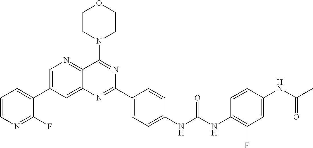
C1=C(C2=CC=CN=C2F)C=C2C(=N1)C(N1CCOCC1)=NC(C1=CC=C(NC(NC3=C(F)C=C(NC(C)=O)C=C3)=O)C=C1)=N2
